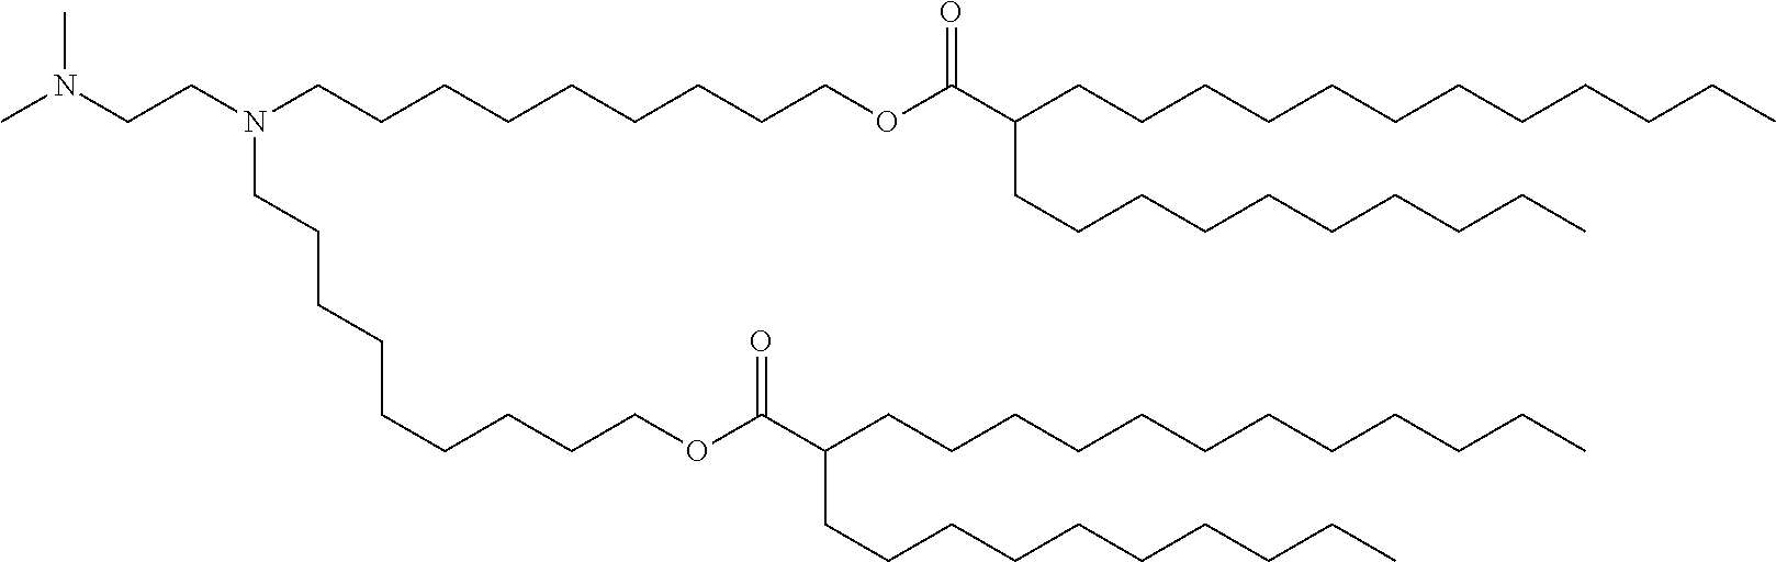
CN(CCN(CCCCCCCCCOC(C(CCCCCCCCCCCC)CCCCCCCCCC)=O)CCCCCCCCCOC(C(CCCCCCCCCCCC)CCCCCCCCCC)=O)C
